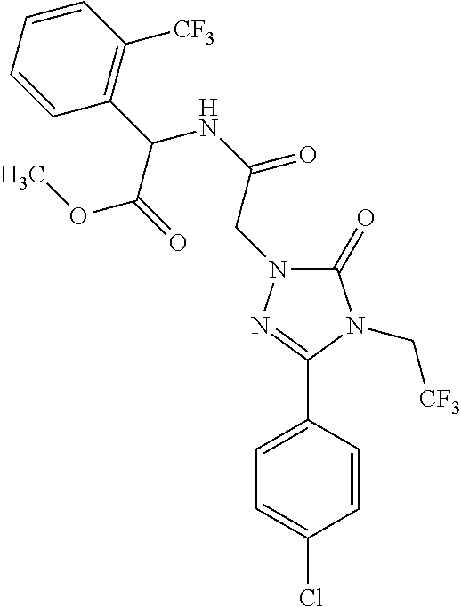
C1(=O)N(CC(NC(C2=C([CF3])C=CC=C2)C(=O)OC)=O)N=C(C2=CC=C(Cl)C=C2)N1C[CF3]
